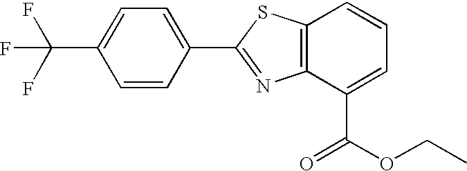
C12=C(C(C(OCC)=O)=CC=C1)N=C(C1=CC=C(C(F)(F)F)C=C1)S2
